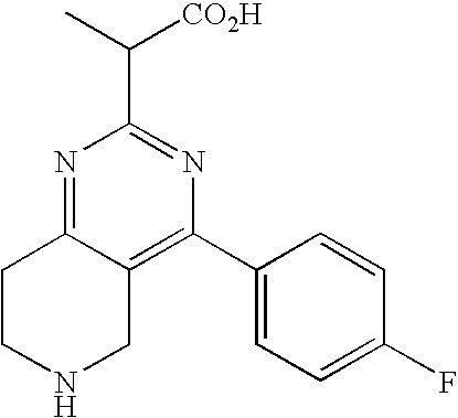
N1=C2C(=C(C3=CC=C(F)C=C3)N=C1C([CO2H])C)CNCC2
